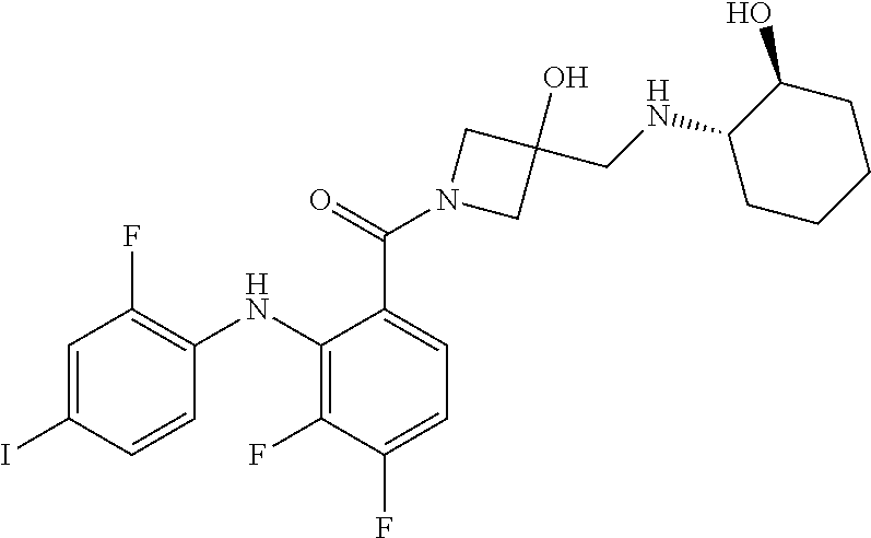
C1=C(I)C=CC(NC2=C(F)C(F)=CC=C2C(=O)N2CC(O)(CNC3CCCCC3O)C2)=C1F
